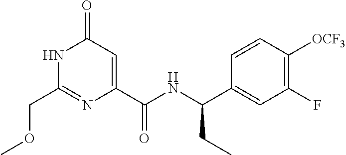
C1(COC)=NC(C(NC(C2=CC(F)=C([OCF3])C=C2)CC)=O)=CC(=O)N1
